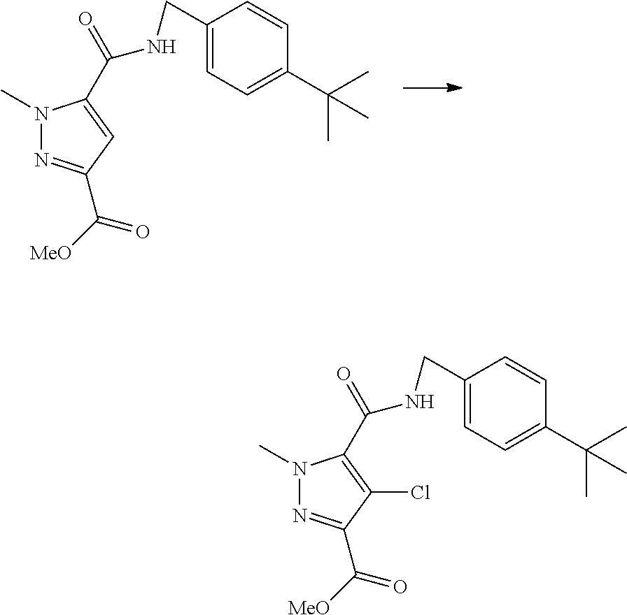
N1(C)N=C(C([MeO])=O)C=C1C(=O)NCC1=CC=C(C(C)(C)C)C=C1.N1(C)N=C(C([MeO])=O)C(Cl)=C1C(=O)NCC1=CC=C(C(C)(C)C)C=C1
